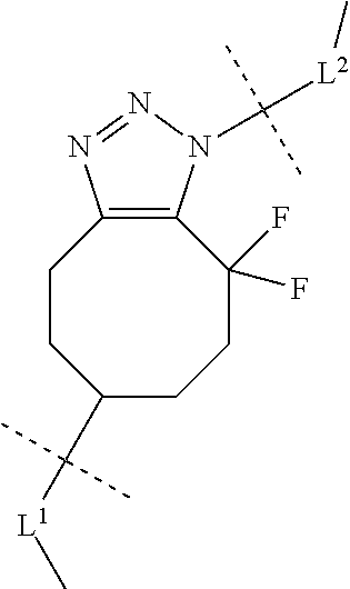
C([L1]C)(C)(C)C1CCC2=C(C(F)(F)CC1)N(C([L2]C)(C)C)N=N2
